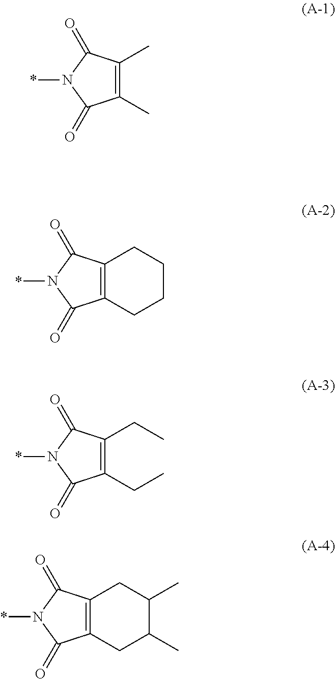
C1(C)=C(C)C(=O)N(*)C1=O.C12=C(C(=O)N(*)C1=O)CCCC2.C1(CC)=C(CC)C(=O)N(*)C1=O.C12=C(C(=O)N(*)C1=O)CC(C)C(C)C2
